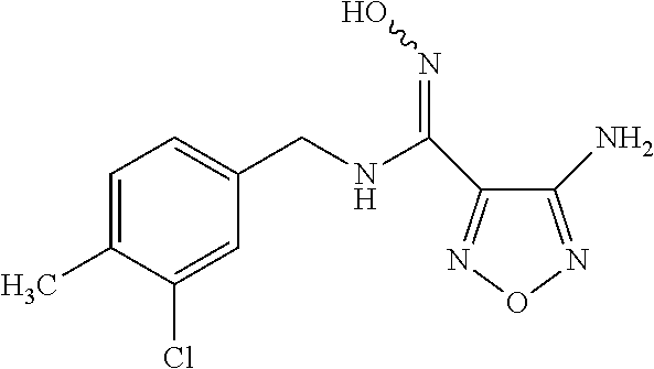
C(C1=CC=C(C)C(Cl)=C1)NC(=NO)C1=NON=C1N
